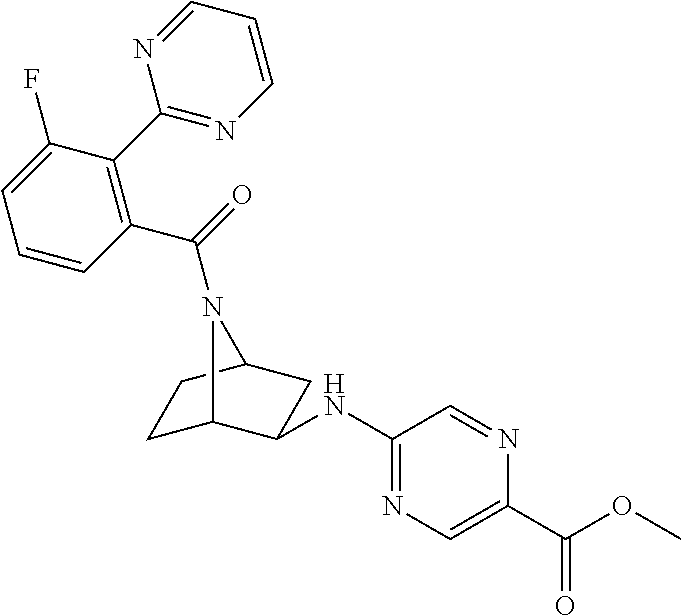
C1C2C(NC3=NC=C(C(=O)OC)N=C3)CC(C1)N2C(=O)C1=C(C2=NC=CC=N2)C(F)=CC=C1
